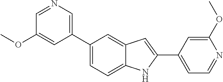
C1=NC=C(C2=CC=C3C(=C2)C=C(C2=CC=NC(OC)=C2)N3)C=C1OC
